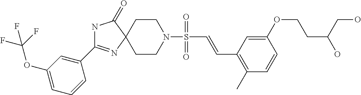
C1CN(S(=O)(C=CC2=C(C)C=CC(OCCC(CO)O)=C2)=O)CCC12C(=O)NC(C1=CC(OC(F)(F)F)=CC=C1)=N2
